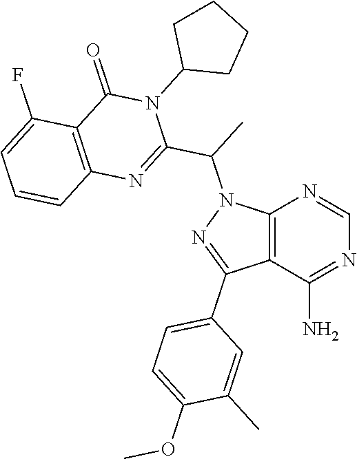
C12=C(C(N)=NC=N1)C(C1=CC=C(OC)C(C)=C1)=NN2C(C1=NC2=C(C(=O)N1C1CCCC1)C(F)=CC=C2)C
